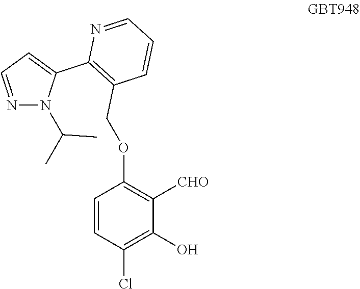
C1=CC(Cl)=C(O)C([CHO])=C1OCC1=C(C2=CC=NN2C(C)C)N=CC=C1
